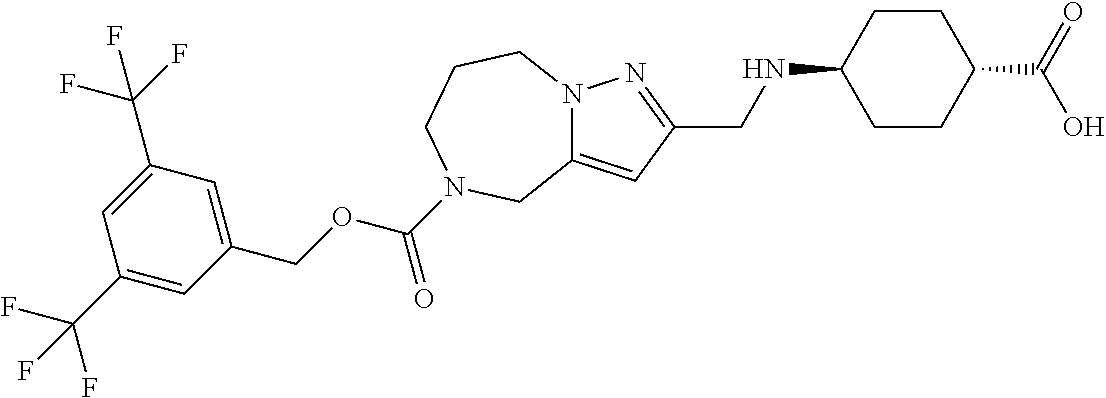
N12C(=CC(CNC3CCC(C(=O)O)CC3)=N1)CN(C(OCC1=CC(C(F)(F)F)=CC(C(F)(F)F)=C1)=O)CCC2
